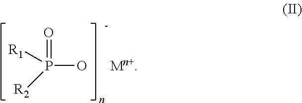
P(O)([R1])([R2])=O.[Mn+]
